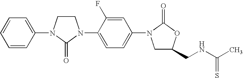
C1CN(C2=CC=CC=C2)C(=O)N1C1=CC=C(N2CC(CNC(C)=S)OC2=O)C=C1F
